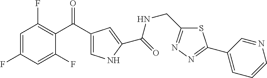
C1=C(F)C=C(F)C(C(C2=CNC(C(=O)NCC3=NN=C(C4=CC=CN=C4)S3)=C2)=O)=C1F
